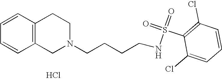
C1=CC=CC2=C1CCN(CCCCNS(=O)(C1=C(Cl)C=CC=C1Cl)=O)C2.Cl
